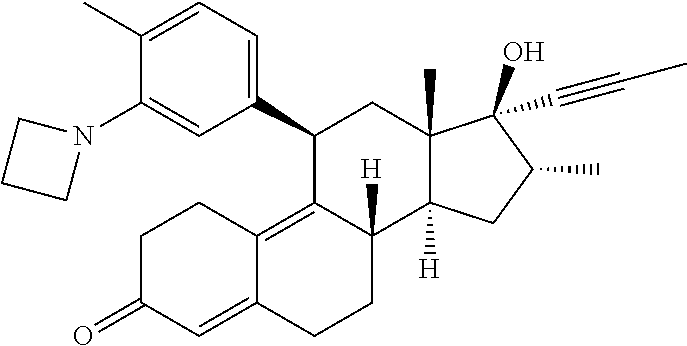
C1(C)=CC=C(C2C3=C4C(=CC(=O)CC4)CCC3([H])C3([H])C(C)(C2)C(O)(C#CC)C(C)C3)C=C1N1CCC1
